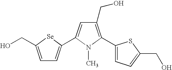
C1=C(CO)[Se]C(C2=CC(CO)=C(C3=CC=C(CO)S3)N2C)=C1
